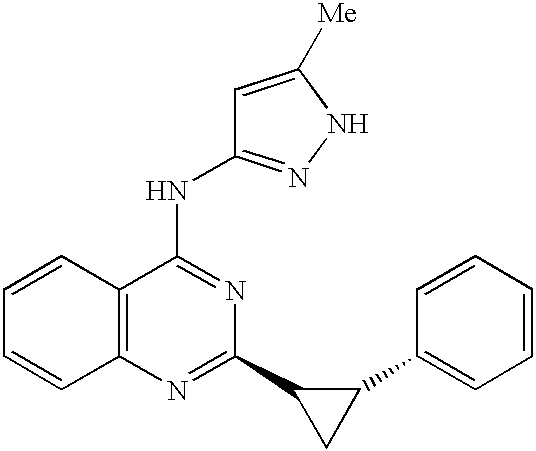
C12=C(C(NC3=NNC([Me])=C3)=NC(C3CC3C3=CC=CC=C3)=N1)C=CC=C2
